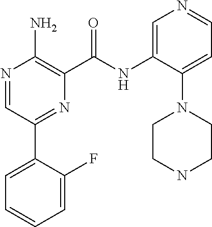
N1=CC(C2=CC=CC=C2F)=NC(C(NC2=CN=CC=C2N2CCNCC2)=O)=C1N
